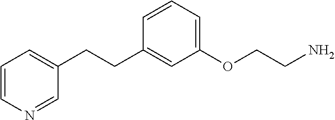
C1=CC=C(OCCN)C=C1CCC1=CC=CN=C1
